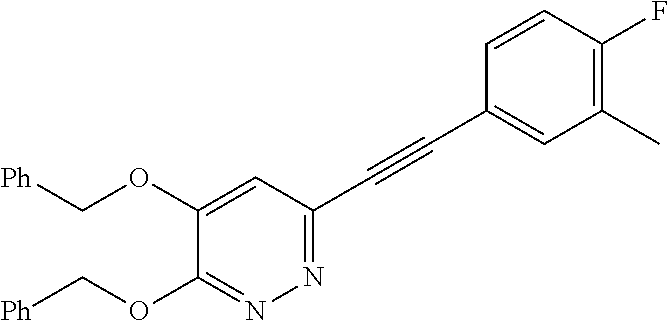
C1(OC[Ph])=CC(C#CC2=CC(C)=C(F)C=C2)=NN=C1OC[Ph]
